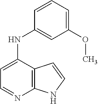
C1=C(NC2=CC(OC)=CC=C2)C2=C(N=C1)NC=C2
